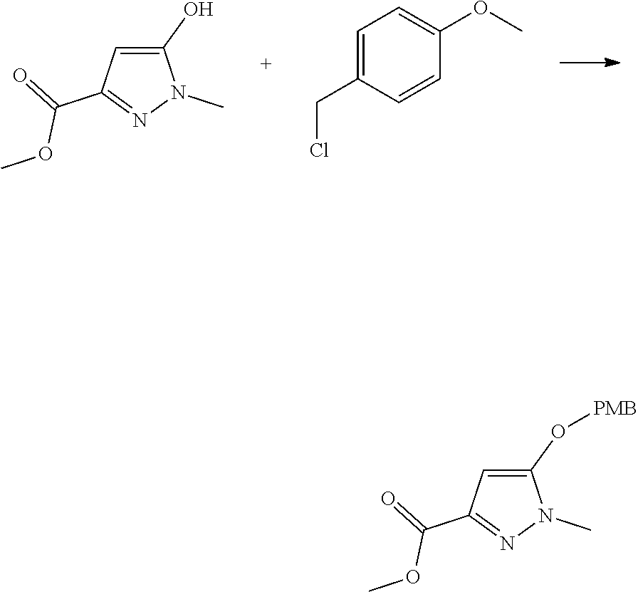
C1(O)=CC(C(OC)=O)=NN1C.C1=C(CCl)C=CC(OC)=C1.C1(O[PMB])=CC(C(OC)=O)=NN1C
